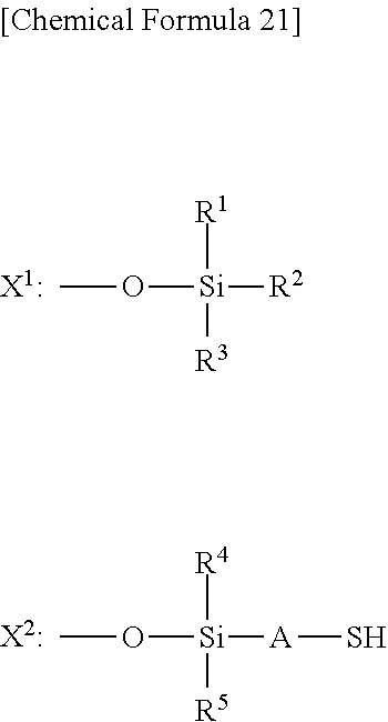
CO[Si]([R1])([R3])[R2].CO[Si]([R4])([R5])[A]S
